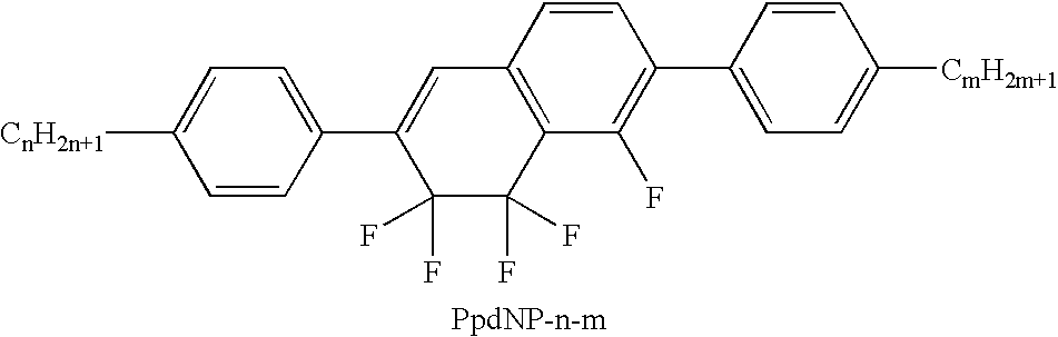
C1(C2=CC=C([CnH2n+1])C=C2)=CC2=C(C(F)(F)C1(F)F)C(F)=C(C1=CC=C([CmH2m+1])C=C1)C=C2
